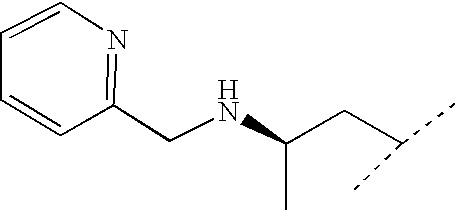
C1(CNC(CC(C)C)C)=NC=CC=C1
